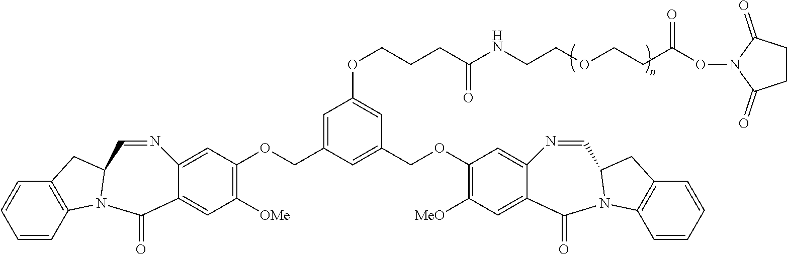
C1=C2C(=CC([OMe])=C1OCC1=CC(OCCCC(NCCOCCC(ON3C(=O)CCC3=O)=O)=O)=CC(COC3=C([MeO])C=C4C(=C3)N=CC3N(C4=O)C4=C(C=CC=C4)C3)=C1)C(=O)N1C3=C(C=CC=C3)CC1C=N2
